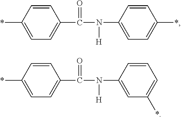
C1=CC(*)=CC=C1N(C(C1=CC=C(*)C=C1)=O)[H].C1=CC=C(*)C=C1N(C(C1=CC=C(*)C=C1)=O)[H]
